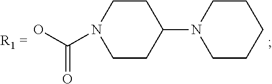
C1CN(C(O)=O)CCC1N1CCCCC1
